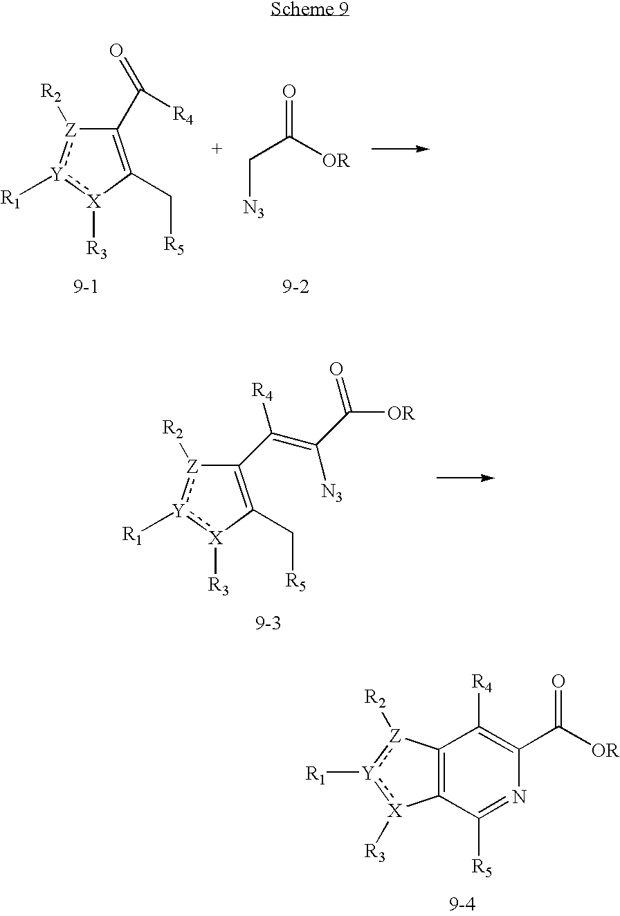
C1(C(=O)[R4])=C(C[R5])[X]([R3]):[Y]([R1]):[Z]1[R2].[N3]CC([OR])=O.C1(C(=C([N3])C(=O)[OR])[R4])=C(C[R5])[X]([R3]):[Y]([R1]):[Z]1[R2].C12=C(C([R5])=NC(C([OR])=O)=C1[R4])[X]([R3]):[Y]([R1]):[Z]2[R2]
